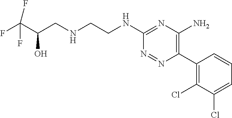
C1(NCCNCC(C(F)(F)F)O)=NC(N)=C(C2=C(Cl)C(Cl)=CC=C2)N=N1
